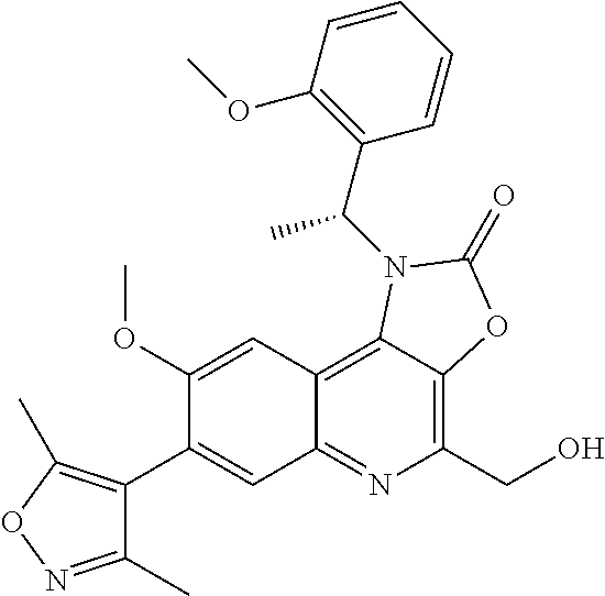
C1(C2=CC3=NC(CO)=C4C(=C3C=C2OC)N(C(C2=C(OC)C=CC=C2)C)C(=O)O4)=C(C)ON=C1C
